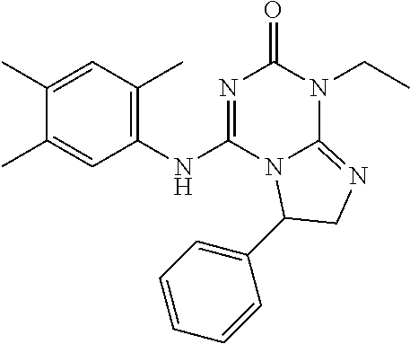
C1(C)=CC(C)=C(NC2=NC(=O)N(CC)C3=NCC(C4=CC=CC=C4)N23)C=C1C
